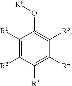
C1([R1])=C([R2])C([R3])=C([R4])C([R5])=C1O[R6]
